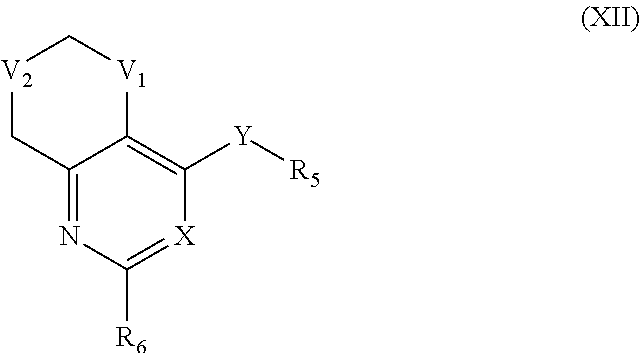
[Y](C1=C2C(=NC([R6])=[X]1)C[V2]C[V1]2)[R5]
